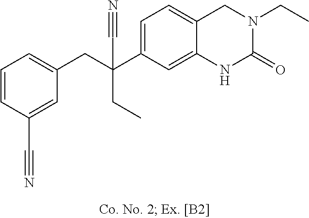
C1=CC(C#N)=CC(CC(C2=CC=C3C(=C2)NC(=O)N(CC)C3)(CC)C#N)=C1
